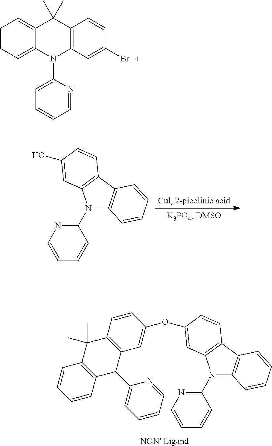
C12=C(C3=C(N1C1=NC=CC=C1)C=C(O)C=C3)C=CC=C2.C12=C(C3=C(N1C1=NC=CC=C1)C=C(OC1=CC4=C(C=C1)C(C)(C)C1=C(C4C4=CC=CC=N4)C=CC=C1)C=C3)C=CC=C2.C1=CC=C2C(=C1)C(C)(C)C1=C(N2C2=CC=CC=N2)C=C(Br)C=C1
